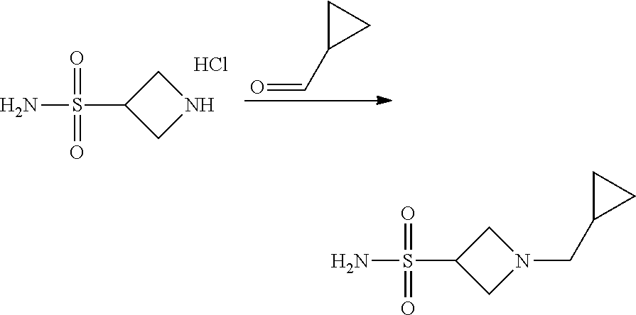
O=CC1CC1.C1(S(N)(=O)=O)CNC1.Cl.C1(S(N)(=O)=O)CN(CC2CC2)C1
